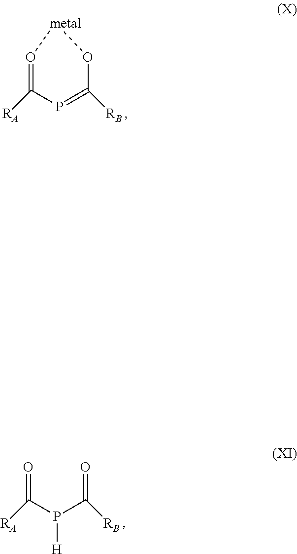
O1=C([RA])P=C([RB])O[metal]1.O=C(P(C(=O)[RB])[H])[RA]
